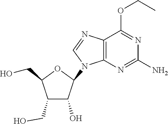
C1(CO)C(O)C(N2C3=C(C(OCC)=NC(N)=N3)N=C2)OC1CO
